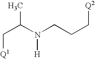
C(N(CCC[Q2])[H])(C[Q1])C
